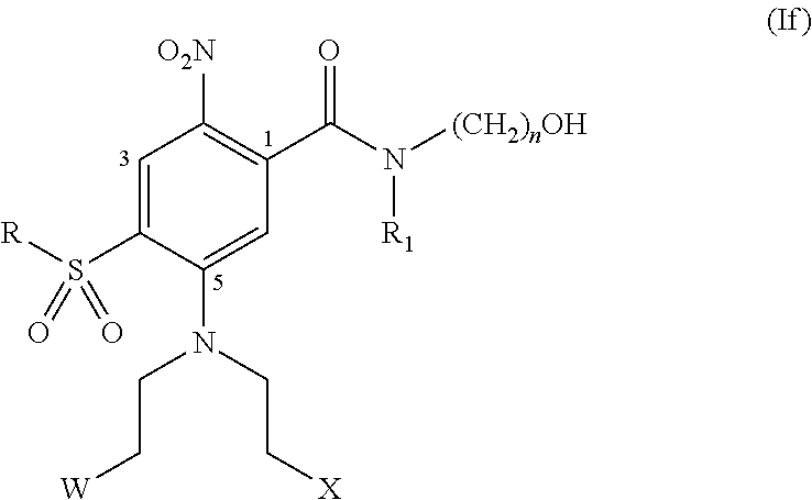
C1=C(S([R])(=O)=O)C(N(CC[X])CC[W])=CC(C(N([R1])[(CH2)nOH])=O)=C1[O2N]
